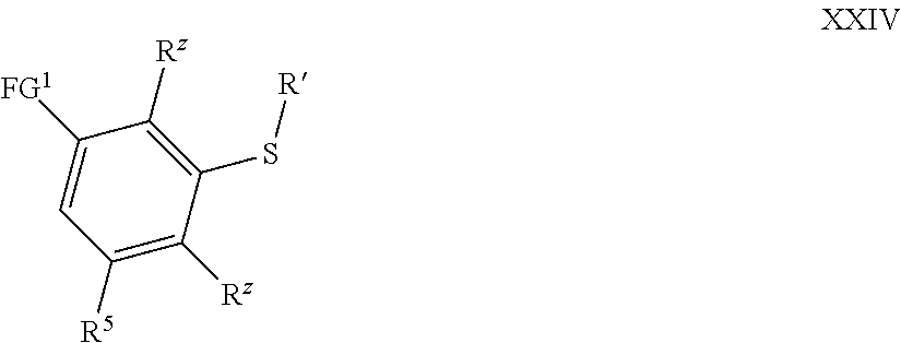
C1([Rz])=C(S[R])C([Rz])=C([R5])C=C1[FG1]
